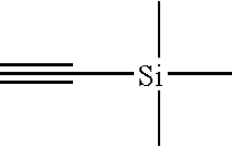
C#C[Si](C)(C)C
